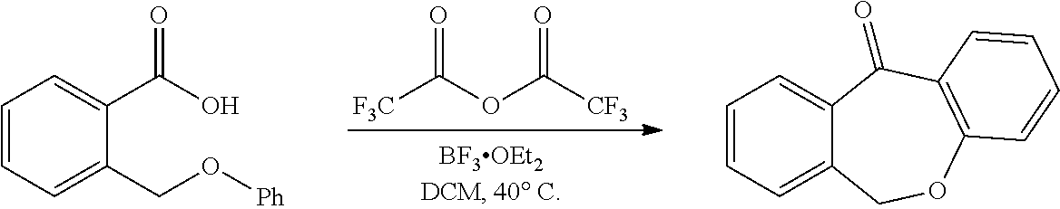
[F3C]C(OC([CF3])=O)=O.C1=CC=C(CO[Ph])C(C(O)=O)=C1.C1=CC=C2C(=C1)C(=O)C1=C(OC2)C=CC=C1
